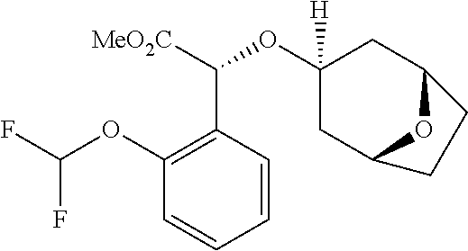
[MeO2C]C(C1=C(OC(F)F)C=CC=C1)OC1([H])CC2OC(C1)CC2
